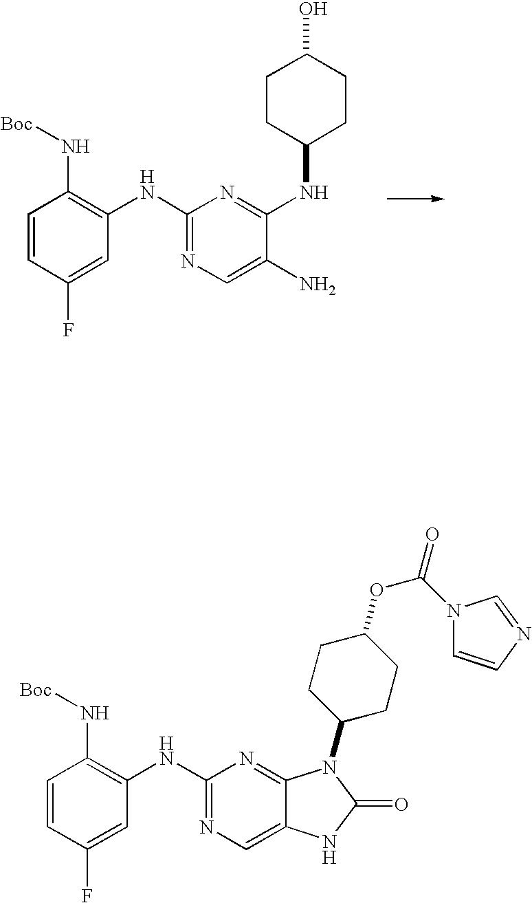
C1=CC(F)=CC(NC2=NC=C(N)C(NC3CCC(O)CC3)=N2)=C1N[Boc].C1=CC(F)=CC(NC2=NC=C3C(=N2)N(C2CCC(OC(=O)N4C=CN=C4)CC2)C(=O)N3)=C1N[Boc]
